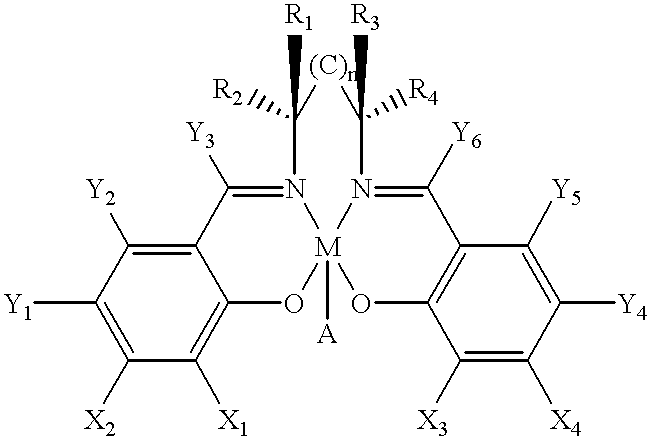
[Y1]C1=C([X2])C([X1])=C2C(=C1[Y2])C([Y3])=N1[M]3([A])(O2)OC2=C(C([Y6])=N3C([R3])([R4])[(C)n]C1([R1])[R2])C([Y5])=C([Y4])C([X4])=C2[X3]
